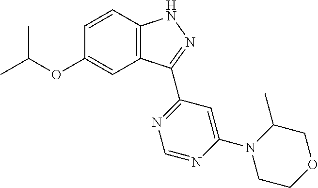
O(C1=CC2=C(C=C1)NN=C2C1=NC=NC(N2CCOCC2C)=C1)C(C)C
